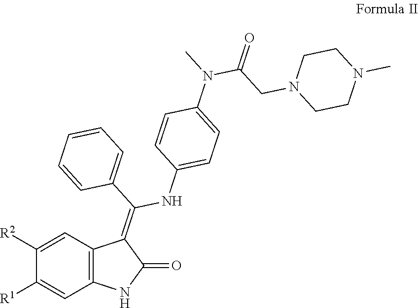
C1([R2])=CC2=C(C=C1[R1])NC(=O)C2=C(NC1=CC=C(N(C)C(CN2CCN(C)CC2)=O)C=C1)C1=CC=CC=C1
